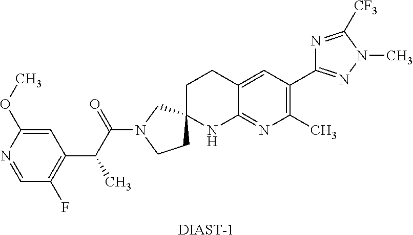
[DIAST-1].C1=NC(OC)=CC(C(C(N2CCC3(C2)CCC2=CC(C4=NN(C)C([CF3])=N4)=C(C)N=C2N3)=O)C)=C1F
